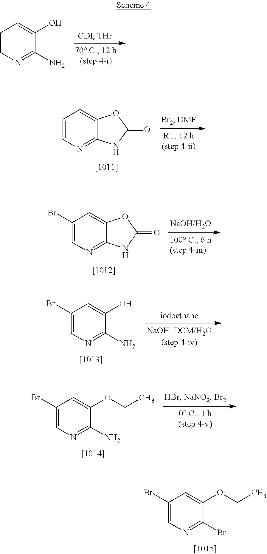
C1=CN=C(N)C(O)=C1.C1=CN=C2C(=C1)OC(=O)N2.C1(Br)=CN=C2C(=C1)OC(=O)N2.C1(Br)=CN=C(N)C(O)=C1.C1(Br)=CN=C(N)C(OCC)=C1.C1(Br)=CN=C(Br)C(OCC)=C1
